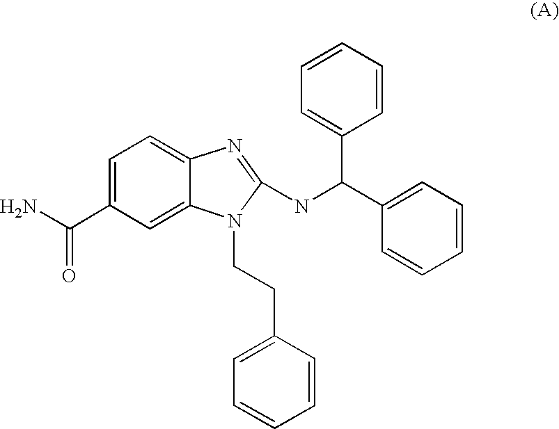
C1=C(C(N)=O)C=C2C(=C1)N=C(NC(C1=CC=CC=C1)C1=CC=CC=C1)N2CCC1=CC=CC=C1
